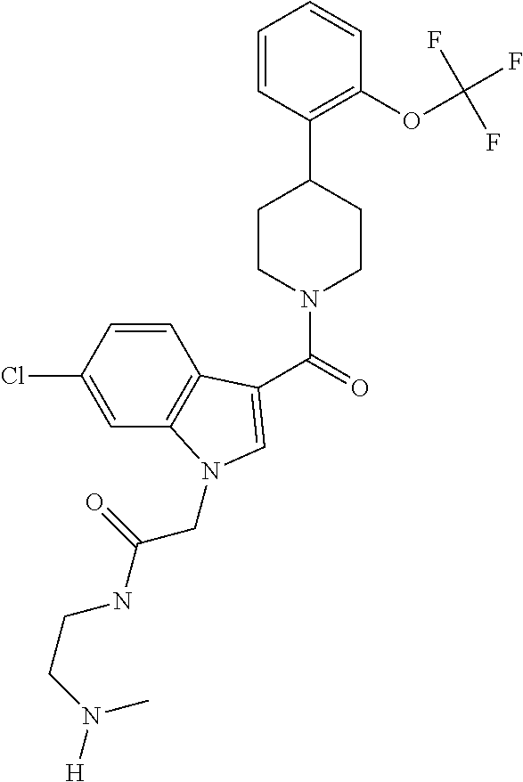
C1=CC(Cl)=CC2=C1C(C(=O)N1CCC(C3=C(OC(F)(F)F)C=CC=C3)CC1)=CN2CC(=O)NCCN(C)[H]
